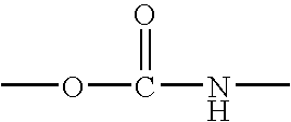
C(=O)(NC)OC
